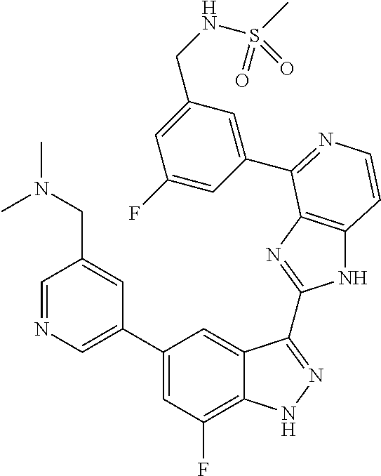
C1=C(C2=CC(F)=C3C(=C2)C(C2=NC4=C(N2)C=CN=C4C2=CC(CNS(C)(=O)=O)=CC(F)=C2)=NN3)C=C(CN(C)C)C=N1
